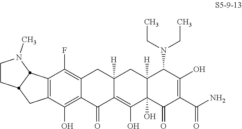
C12=C(C(O)=C3C(=C1F)CC1([H])C(=C(O)C4(O)C([H])(C1)C(N(CC)CC)C(O)=C(C(N)=O)C4=O)C3=O)CC1CCN(C)C21
